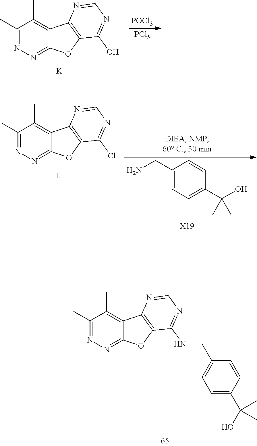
C1(C)=NN=C2C(=C1C)C1=C(O2)C(O)=NC=N1.[K].[POCl3].[PCl5].C1(CN)=CC=C(C(O)(C)C)C=C1.[X19].C1(C)=NN=C2C(=C1C)C1=C(O2)C(Cl)=NC=N1.C1(C)=NN=C2C(=C1C)C1=C(O2)C(NCC2=CC=C(C(O)(C)C)C=C2)=NC=N1
